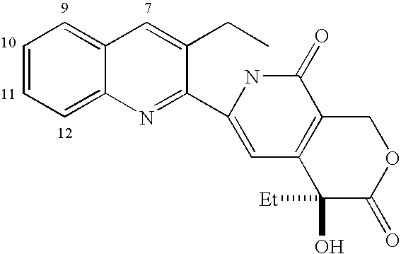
C1=CC=C2C(=C1)C=C(CC)C(C1=CC3=C(C(=O)N1)COC(=O)C3([Et])O)=N2
